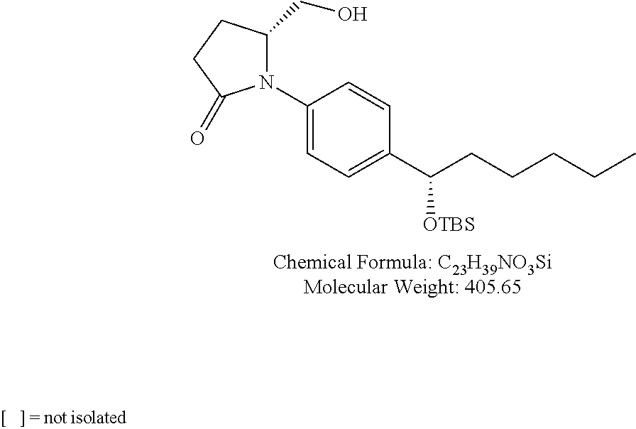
C1(N2C(CO)CCC2=O)=CC=C(C(CCCCC)[OTBS])C=C1
